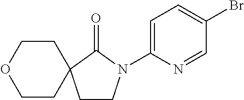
O1CCC2(CC1)CCN(C1=CC=C(Br)C=N1)C2=O
